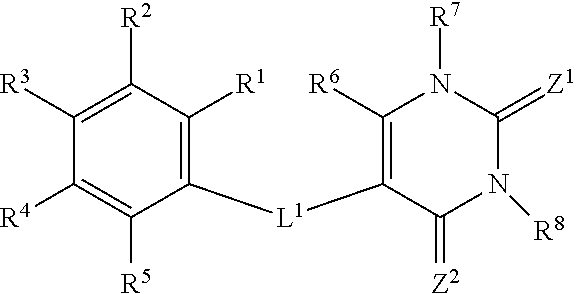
C1([R3])=C([R2])C([R1])=C([L1]C2=C([R6])N([R7])C(=[Z1])N([R8])C2=[Z2])C([R5])=C1[R4]
